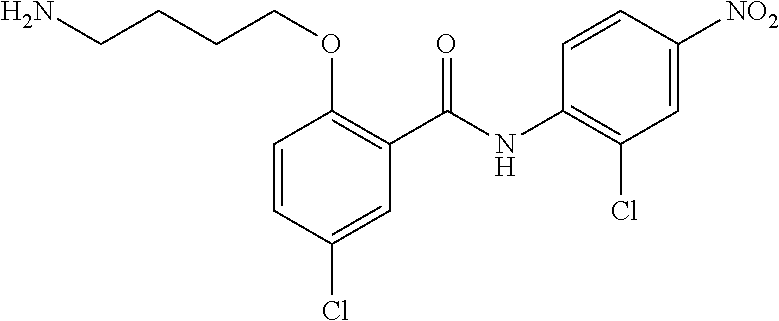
C1=CC(Cl)=CC(C(NC2=C(Cl)C=C([NO2])C=C2)=O)=C1OCCCCN
